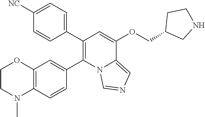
C1=CC(C2=C(C3=CC4=C(C=C3)N(C)CCO4)N3C(=CN=C3)C(OCC3CNCC3)=C2)=CC=C1[NC]
